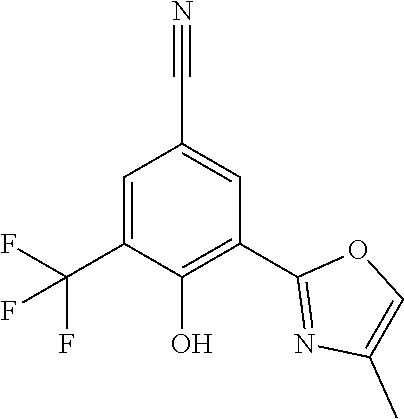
C1=C(C#N)C=C(C(F)(F)F)C(O)=C1C1=NC(C)=CO1
